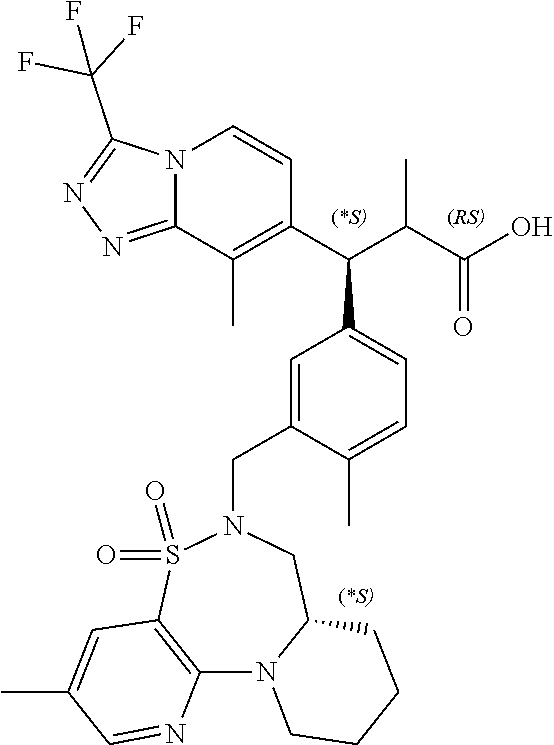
N12C(=NN=C1C(F)(F)F)C(C)=C(C(C(C(O)=O)C)C1=CC=C(C)C(CN3S(=O)(=O)C4=C(N5C(C3)CCCC5)N=CC(C)=C4)=C1)C=C2
